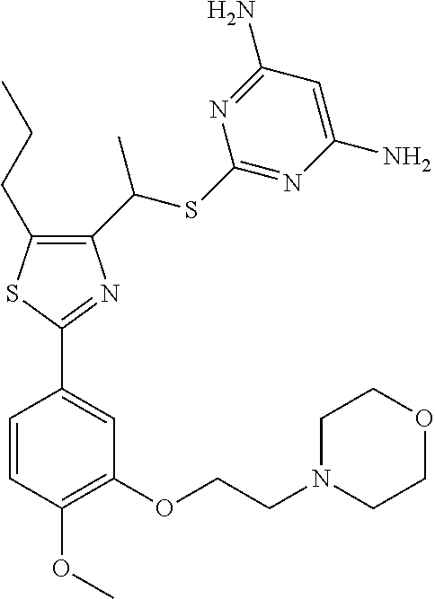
C1(C(SC2=NC(N)=CC(N)=N2)C)=C(CCC)SC(C2=CC(OCCN3CCOCC3)=C(OC)C=C2)=N1
